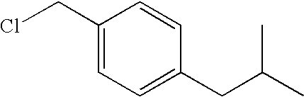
C1(CCl)=CC=C(CC(C)C)C=C1
